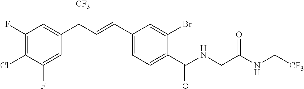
C1(F)=CC(C(C=CC2=CC=C(C(NCC(NC[CF3])=O)=O)C(Br)=C2)[CF3])=CC(F)=C1Cl
